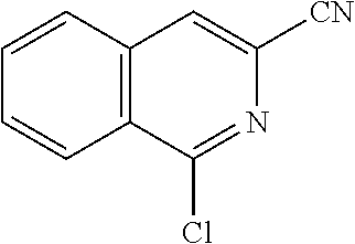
C12=C(C=CC=C1)C=C([CN])N=C2Cl
